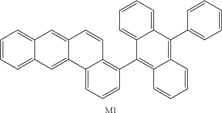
C1=CC=C2C(=C1)C=C1C(=C2)C2=CC=CC(C3=C4C(=C(C5=CC=CC=C5)C5=CC=CC=C53)C=CC=C4)=C2C=C1.[M1]
